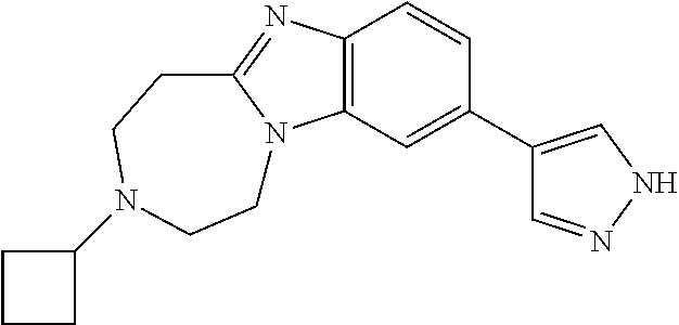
C12=C(C=C(C3=CNN=C3)C=C1)N1C(=N2)CCN(C2CCC2)CC1
